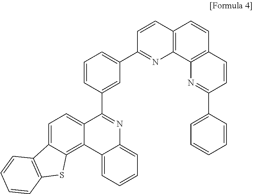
C1=CC2=C(N=C1C1=CC=CC(C3=NC4=CC=CC=C4C4=C5C(=CC=C34)C3=C(S5)C=CC=C3)=C1)C1=C(C=C2)C=CC(C2=CC=CC=C2)=N1
